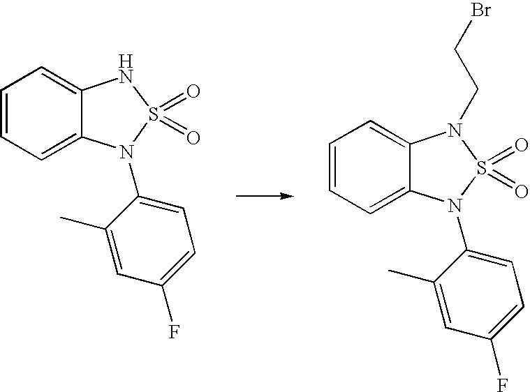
C1=CC=C2C(=C1)NS(=O)(=O)N2C1=CC=C(F)C=C1C.C1=CC=C2C(=C1)N(CCBr)S(=O)(=O)N2C1=CC=C(F)C=C1C
